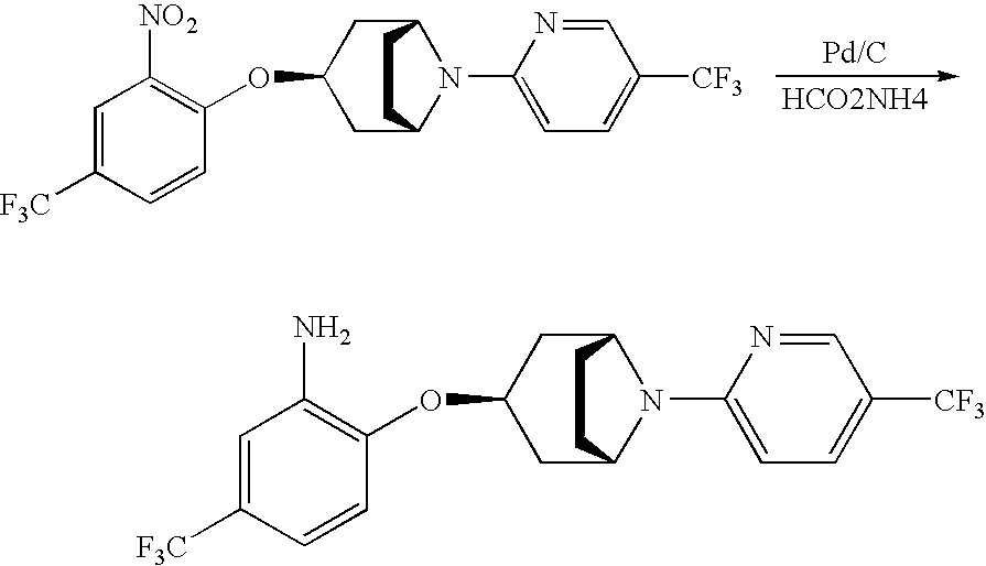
[HCO2NH4].C1=C([F3C])C=CC(OC2CC3N(C4=CC=C([CF3])C=N4)C(C2)CC3)=C1[NO2].C1=C([F3C])C=CC(OC2CC3N(C4=CC=C([CF3])C=N4)C(C2)CC3)=C1N
